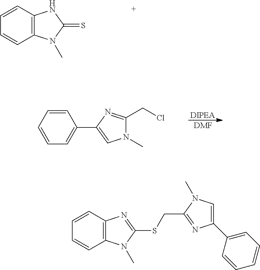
C12=C(C=CC=C1)NC(=S)N2C.C1=CC=CC(C2=CN(C)C(CCl)=N2)=C1.[DIPEA].[DMF].C1=CC2=C(C=C1)N(C)C(SCC1=NC(C3=CC=CC=C3)=CN1C)=N2
